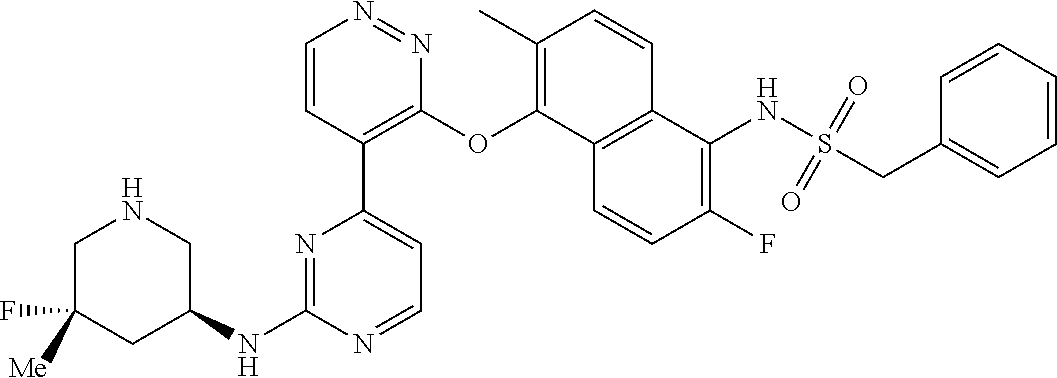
C1C(F)([Me])CC(NC2=NC(C3=C(OC4=C(C)C=CC5=C4C=CC(F)=C5NS(=O)(=O)CC4=CC=CC=C4)N=NC=C3)=CC=N2)CN1
